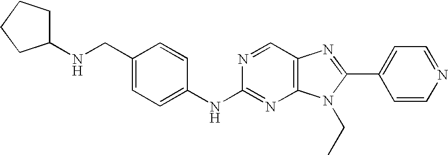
C1(CNC2CCCC2)=CC=C(NC2=NC3=C(C=N2)N=C(C2=CC=NC=C2)N3CC)C=C1
